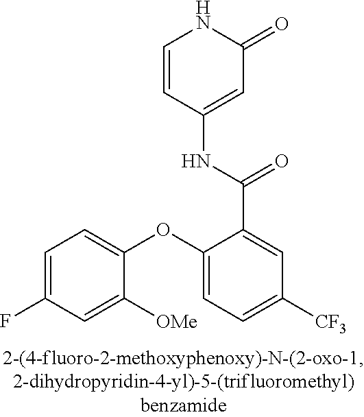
C1=CC(NC(C2=CC([CF3])=CC=C2OC2=CC=C(F)C=C2[OMe])=O)=CC(=O)N1
